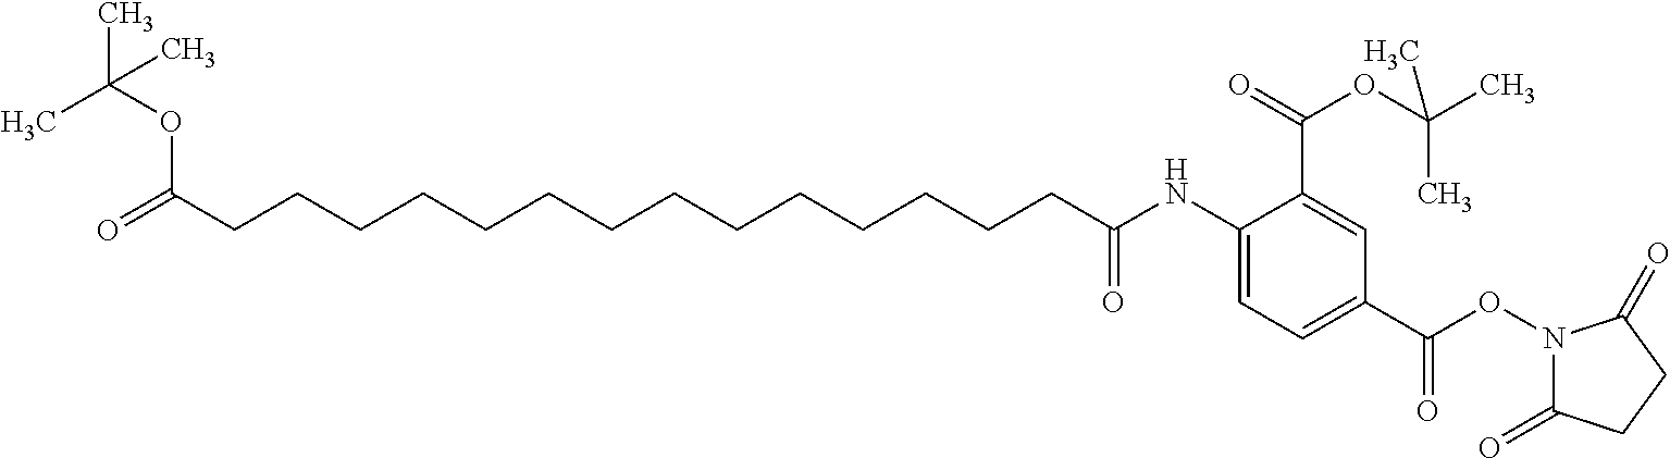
O=C(CCCCCCCCCCCCCCC(NC1=CC=C(C(ON2C(=O)CCC2=O)=O)C=C1C(=O)OC(C)(C)C)=O)OC(C)(C)C
